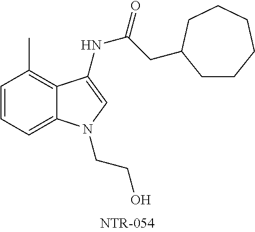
C1=C2C(=C(C)C=C1)C(NC(CC1CCCCCC1)=O)=CN2CCO
